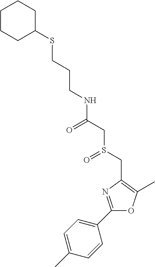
C(CCSC1CCCCC1)NC(CS(CC1=C(C)OC(C2=CC=C(C)C=C2)=N1)=O)=O
